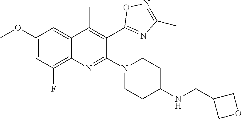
C1(OC)=CC(F)=C2C(=C1)C(C)=C(C1=NC(C)=NO1)C(N1CCC(NCC3COC3)CC1)=N2
